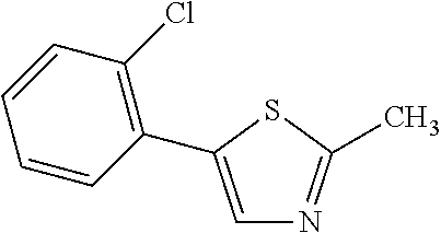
C1=C(C2=C(Cl)C=CC=C2)SC(C)=N1
